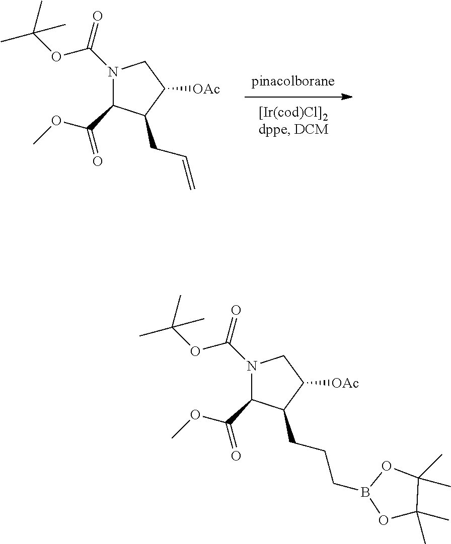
N1(C(=O)OC(C)(C)C)C(C(=O)OC)C(CC=C)C([OAc])C1.N1(C(=O)OC(C)(C)C)C(C(=O)OC)C(CCCB2OC(C)(C)C(C)(C)O2)C([OAc])C1
